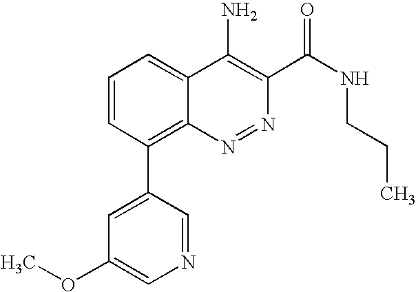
C1=CC(C2=CC(OC)=CN=C2)=C2C(=C1)C(N)=C(C(NCCC)=O)N=N2
